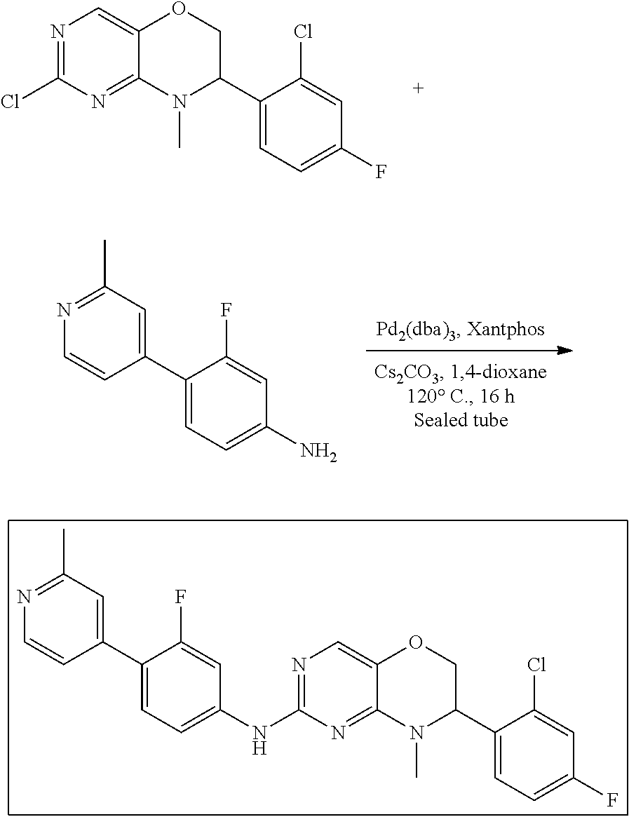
N1=C(Cl)N=C2C(=C1)OCC(C1=CC=C(F)C=C1Cl)N2C.NC1=CC=C(C2=CC(C)=NC=C2)C(F)=C1.N1=C(NC2=CC=C(C3=CC(C)=NC=C3)C(F)=C2)N=C2C(=C1)OCC(C1=CC=C(F)C=C1Cl)N2C
